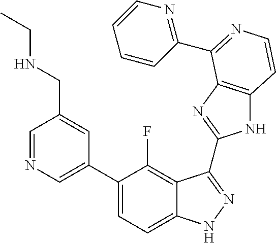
C1=C(C2=CC=C3C(=C2F)C(C2=NC4=C(N2)C=CN=C4C2=NC=CC=C2)=NN3)C=C(CNCC)C=N1
